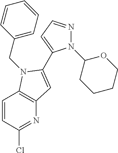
C1=CC(Cl)=NC2=C1N(CC1=CC=CC=C1)C(C1=CC=NN1C1CCCCO1)=C2
